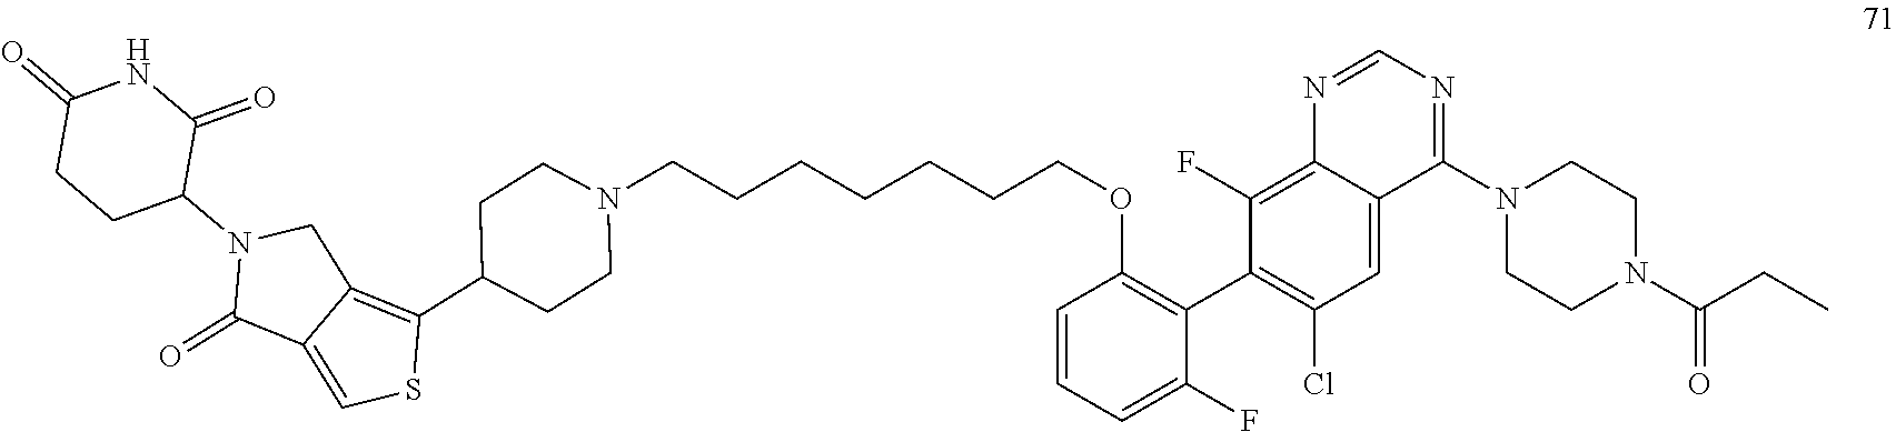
C1=CC=C(F)C(C2=C(Cl)C=C3C(=C2F)N=CN=C3N2CCN(C(CC)=O)CC2)=C1OCCCCCCCN1CCC(C2=C3C(=CS2)C(=O)N(C2C(=O)NC(=O)CC2)C3)CC1
